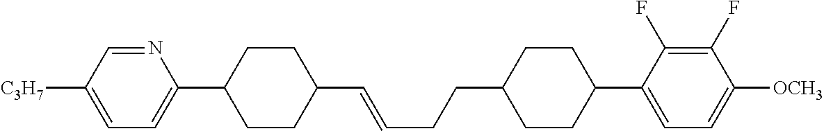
N1=CC([C3H7])=CC=C1C1CCC(C=CCCC2CCC(C3=CC=C([OCH3])C(F)=C3F)CC2)CC1
